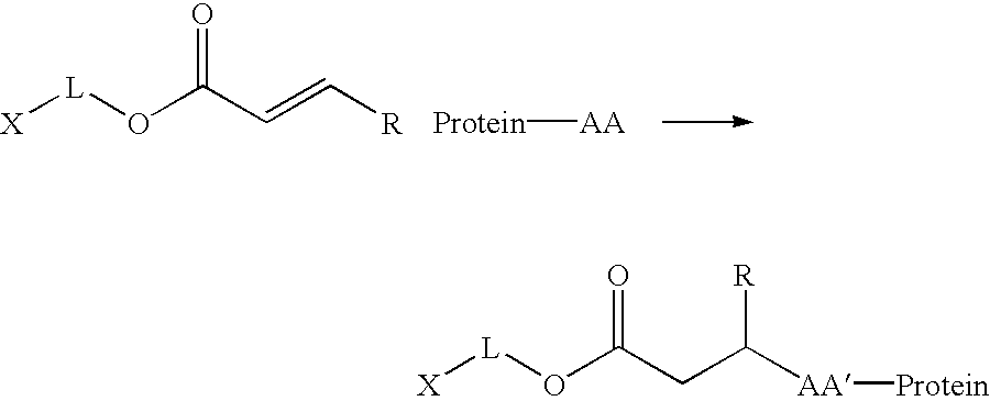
[X][L]OC(CC([AA][Protein])[R])=O.[X][L]OC(C=C[R])=O.[Protein][AA]
